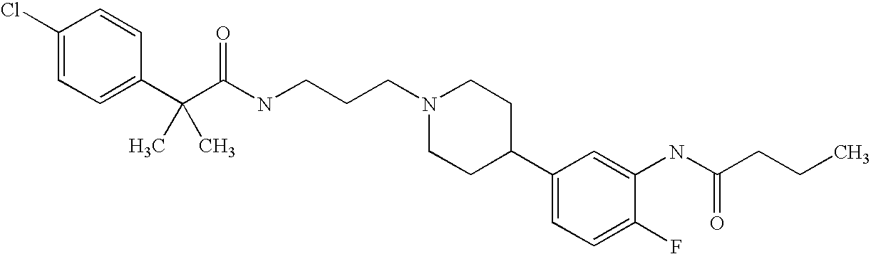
C1(Cl)=CC=C(C(C(NCCCN2CCC(C3=CC=C(F)C(NC(CCC)=O)=C3)CC2)=O)(C)C)C=C1
